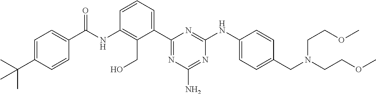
N(C1=C(CO)C(C2=NC(N)=NC(NC3=CC=C(CN(CCOC)CCOC)C=C3)=N2)=CC=C1)C(=O)C1=CC=C(C(C)(C)C)C=C1
